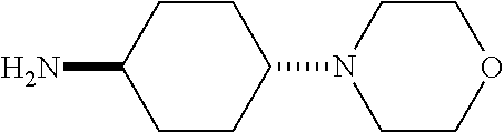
C1CC(N2CCOCC2)CCC1N
